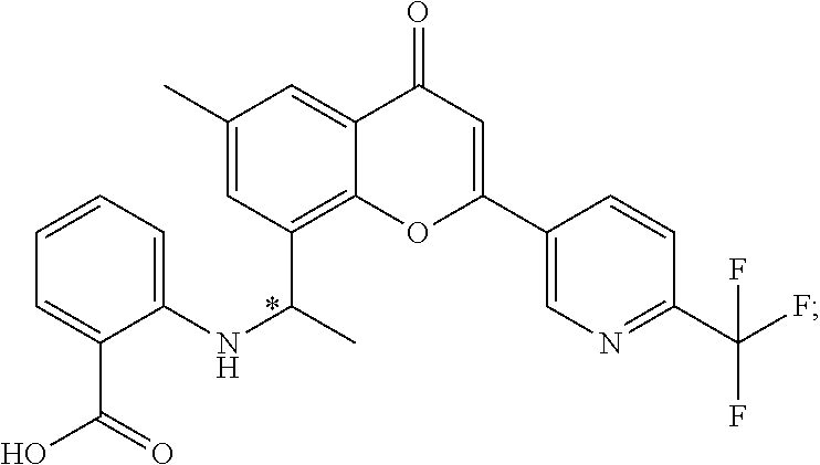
C1=CC=C(NC(C)C2=C3C(=CC(C)=C2)C(=O)C=C(C2=CN=C(C(F)(F)F)C=C2)O3)C(C(=O)O)=C1
